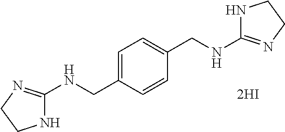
C1=C(CNC2=NCCN2)C=CC(CNC2=NCCN2)=C1
